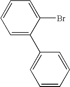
C1=C(C2=CC=CC=C2)C(Br)=CC=C1
